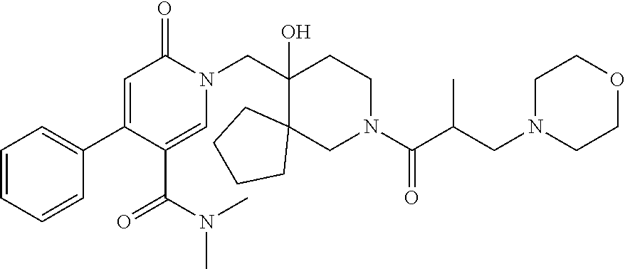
N1(CC2(O)C3(CN(C(=O)C(C)CN4CCOCC4)CC2)CCCC3)C(=O)C=C(C2=CC=CC=C2)C(C(=O)N(C)C)=C1
